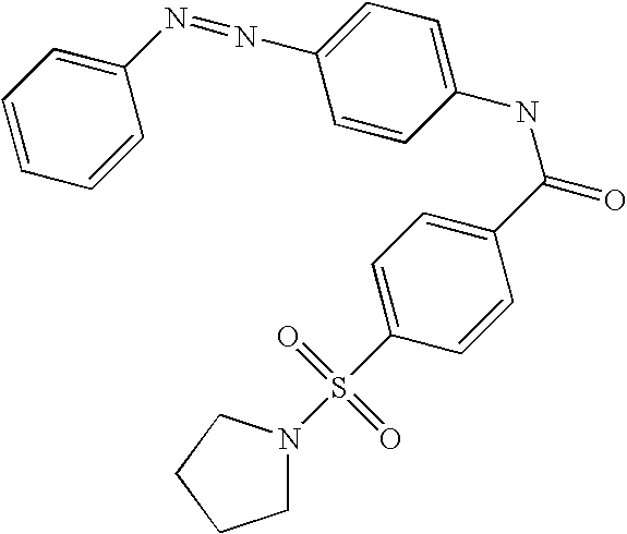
C1=CC(N=NC2=CC=C(NC(C3=CC=C(S(=O)(=O)N4CCCC4)C=C3)=O)C=C2)=CC=C1
